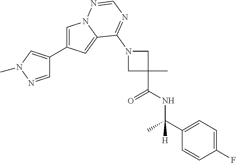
C1=C(C2=CN(C)N=C2)C=C2N1N=CN=C2N1CC(C(NC(C2=CC=C(F)C=C2)(C)[H])=O)(C)C1
